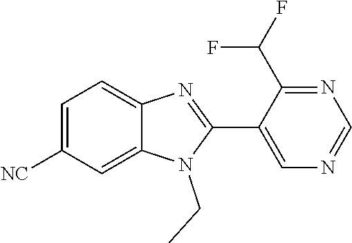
C1=C([NC])C=C2C(=C1)N=C(C1=CN=CN=C1C(F)F)N2CC
